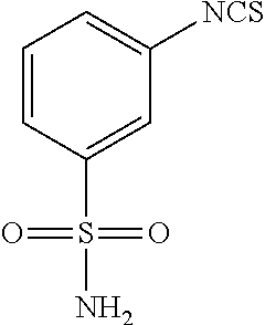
C1=CC(S(N)(=O)=O)=CC([NCS])=C1
